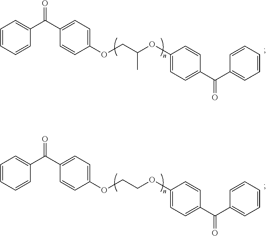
C1=CC=CC(C(C2=CC=C(OCC(C)OC3=CC=C(C(C4=CC=CC=C4)=O)C=C3)C=C2)=O)=C1.C1=CC=CC(C(C2=CC=C(OCCOC3=CC=C(C(C4=CC=CC=C4)=O)C=C3)C=C2)=O)=C1
